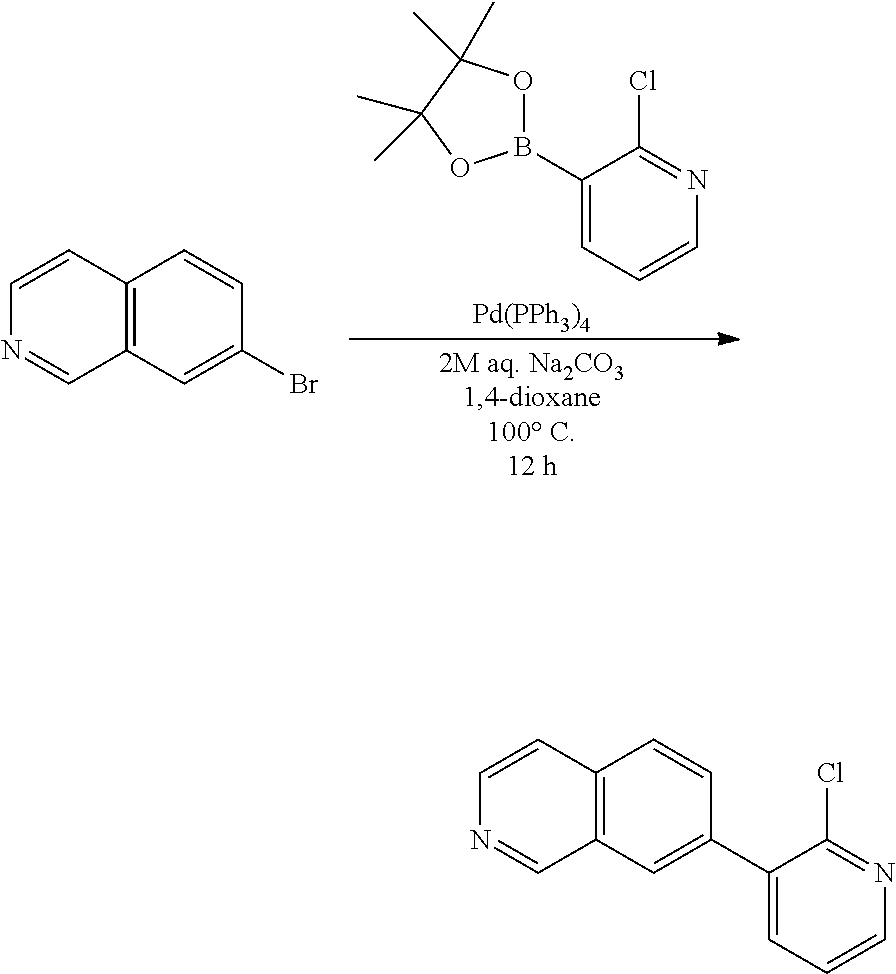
C1(B2OC(C)(C)C(C)(C)O2)=CC=CN=C1Cl.[Pd(PPh3)4].C12=C(C=C(Br)C=C1)C=NC=C2.C12=C(C=C(C3=CC=CN=C3Cl)C=C1)C=NC=C2
